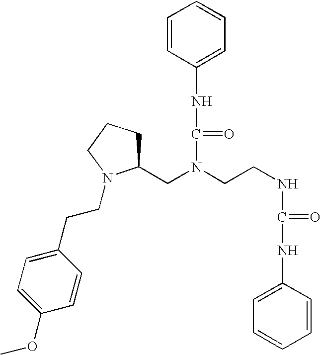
C(N(CC1CCCN1CCC1=CC=C(OC)C=C1)CCNC(NC1=CC=CC=C1)=O)(NC1=CC=CC=C1)=O
